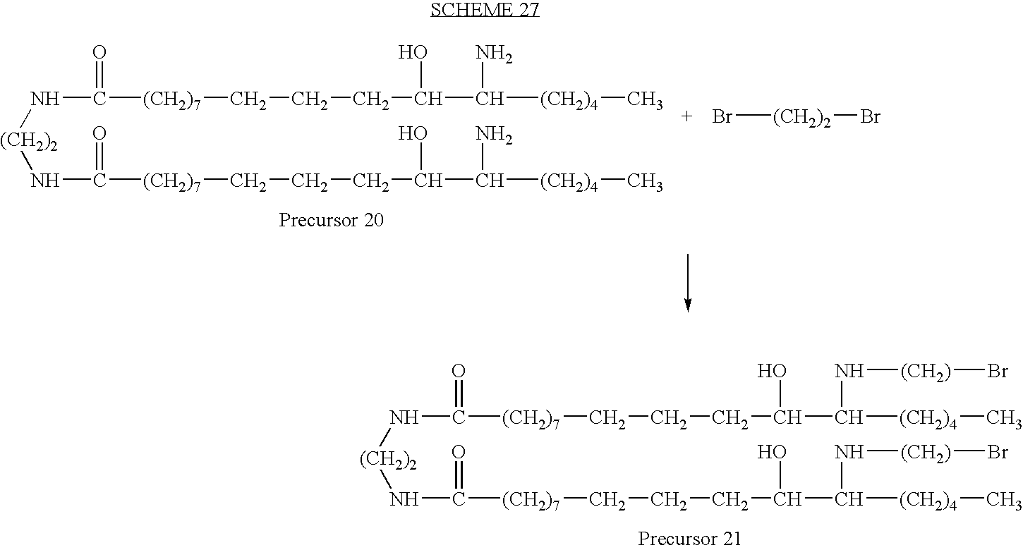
[(CH2)2](NC([(CH2)7]CCCC(C([(CH2)4]C)N)O)=O)NC([(CH2)7]CCCC(C([(CH2)4]C)N)O)=O.Br[(CH2)2]Br.[(CH2)2](NC([(CH2)7]CCCC(C([(CH2)4]C)N[(CH2)]Br)O)=O)NC([(CH2)7]CCCC(C([(CH2)4]C)N[(CH2)]Br)O)=O
